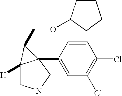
C12([H])CNCC1(C1=CC(Cl)=C(Cl)C=C1)C2COC1CCCC1
